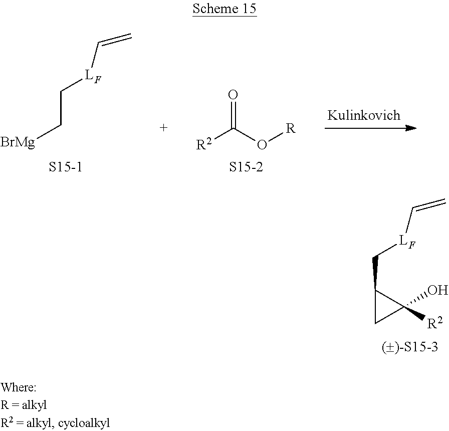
C(C1CC1(O)[R2])[LF]C=C.[()-S15-3].O=C(O[R])[R2].[S15-2].C(C[BrMg])[LF]C=C.[S15-1]
